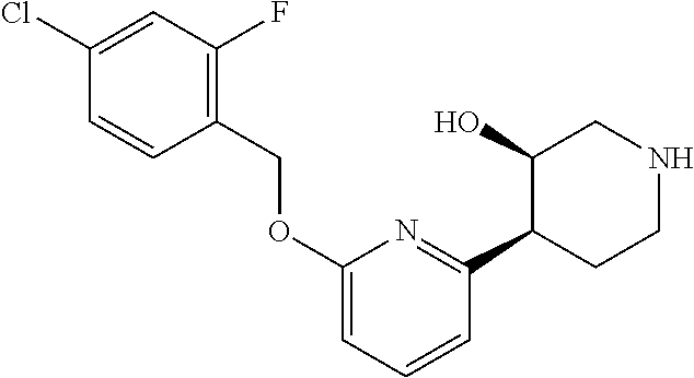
C1=CC=C(OCC2=C(F)C=C(Cl)C=C2)N=C1C1C(O)CNCC1
